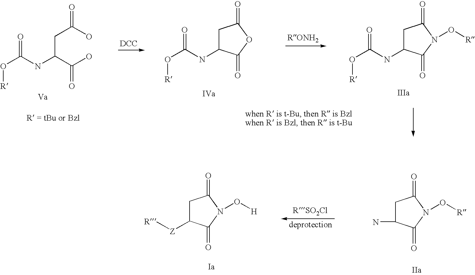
O(C(NC(CC(=O)O)C(O)=O)=O)[R].[DCC].C1C(NC(O[R])=O)C(=O)OC1=O.C1C(NC(O[R])=O)C(=O)N(O[R])C1=O.C1C([Z][R])C(=O)N(O[H])C1=O.C1C(N)C(=O)N(O[R])C1=O
